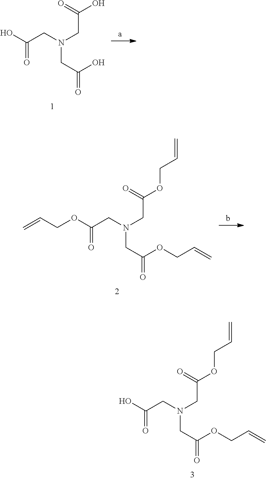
OC(CN(CC(OCC=C)=O)CC(OCC=C)=O)=O.OC(CN(CC(O)=O)CC(O)=O)=O.O(C(CN(CC(OCC=C)=O)CC(OCC=C)=O)=O)CC=C
